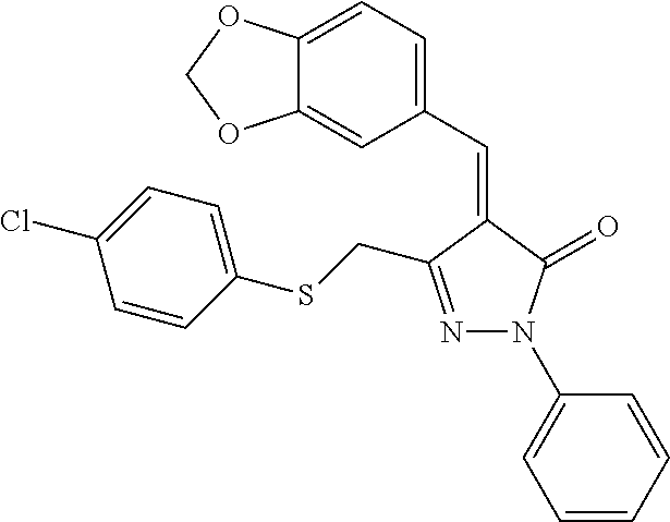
N1=C(CSC2=CC=C(Cl)C=C2)C(=CC2=CC=C3C(=C2)OCO3)C(=O)N1C1=CC=CC=C1
